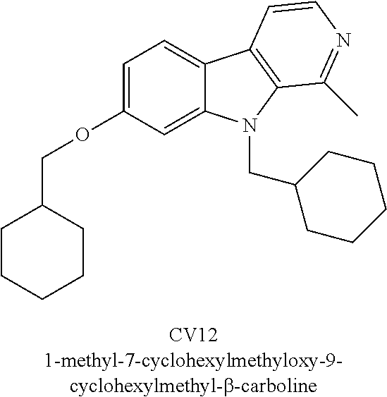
C1CC(COC2=CC=C3C(=C2)N(CC2CCCCC2)C2=C3C=CN=C2C)CCC1
